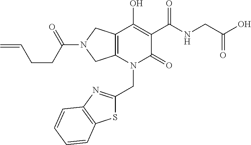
C12=C(N(CC3=NC4=C(S3)C=CC=C4)C(=O)C(C(NCC(O)=O)=O)=C1O)CN(C(CCC=C)=O)C2
